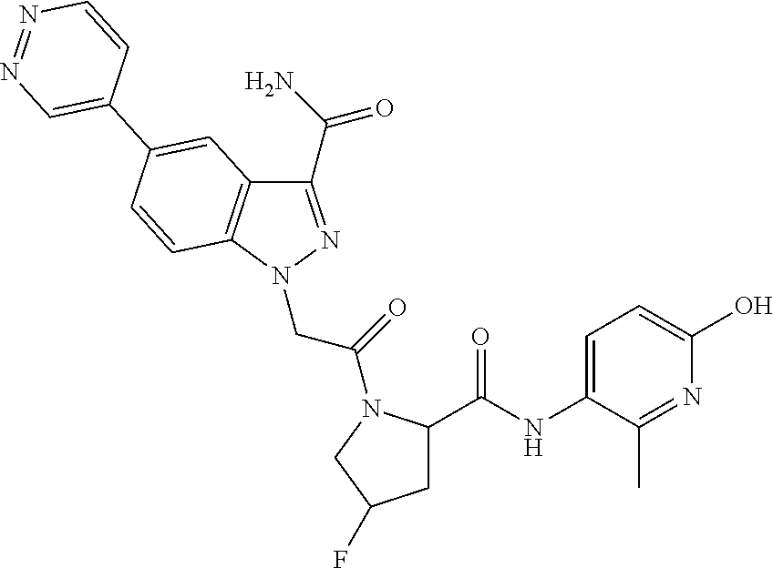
C1(C(N)=O)=NN(CC(=O)N2C(C(=O)NC3=CC=C(O)N=C3C)CC(F)C2)C2=C1C=C(C1=CN=NC=C1)C=C2
